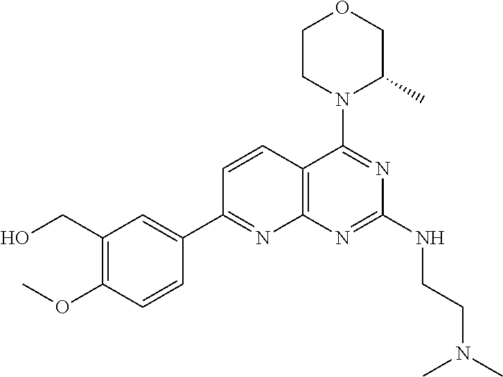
C1=CC2=C(N=C1C1=CC(CO)=C(OC)C=C1)N=C(NCCN(C)C)N=C2N1C(C)COCC1
